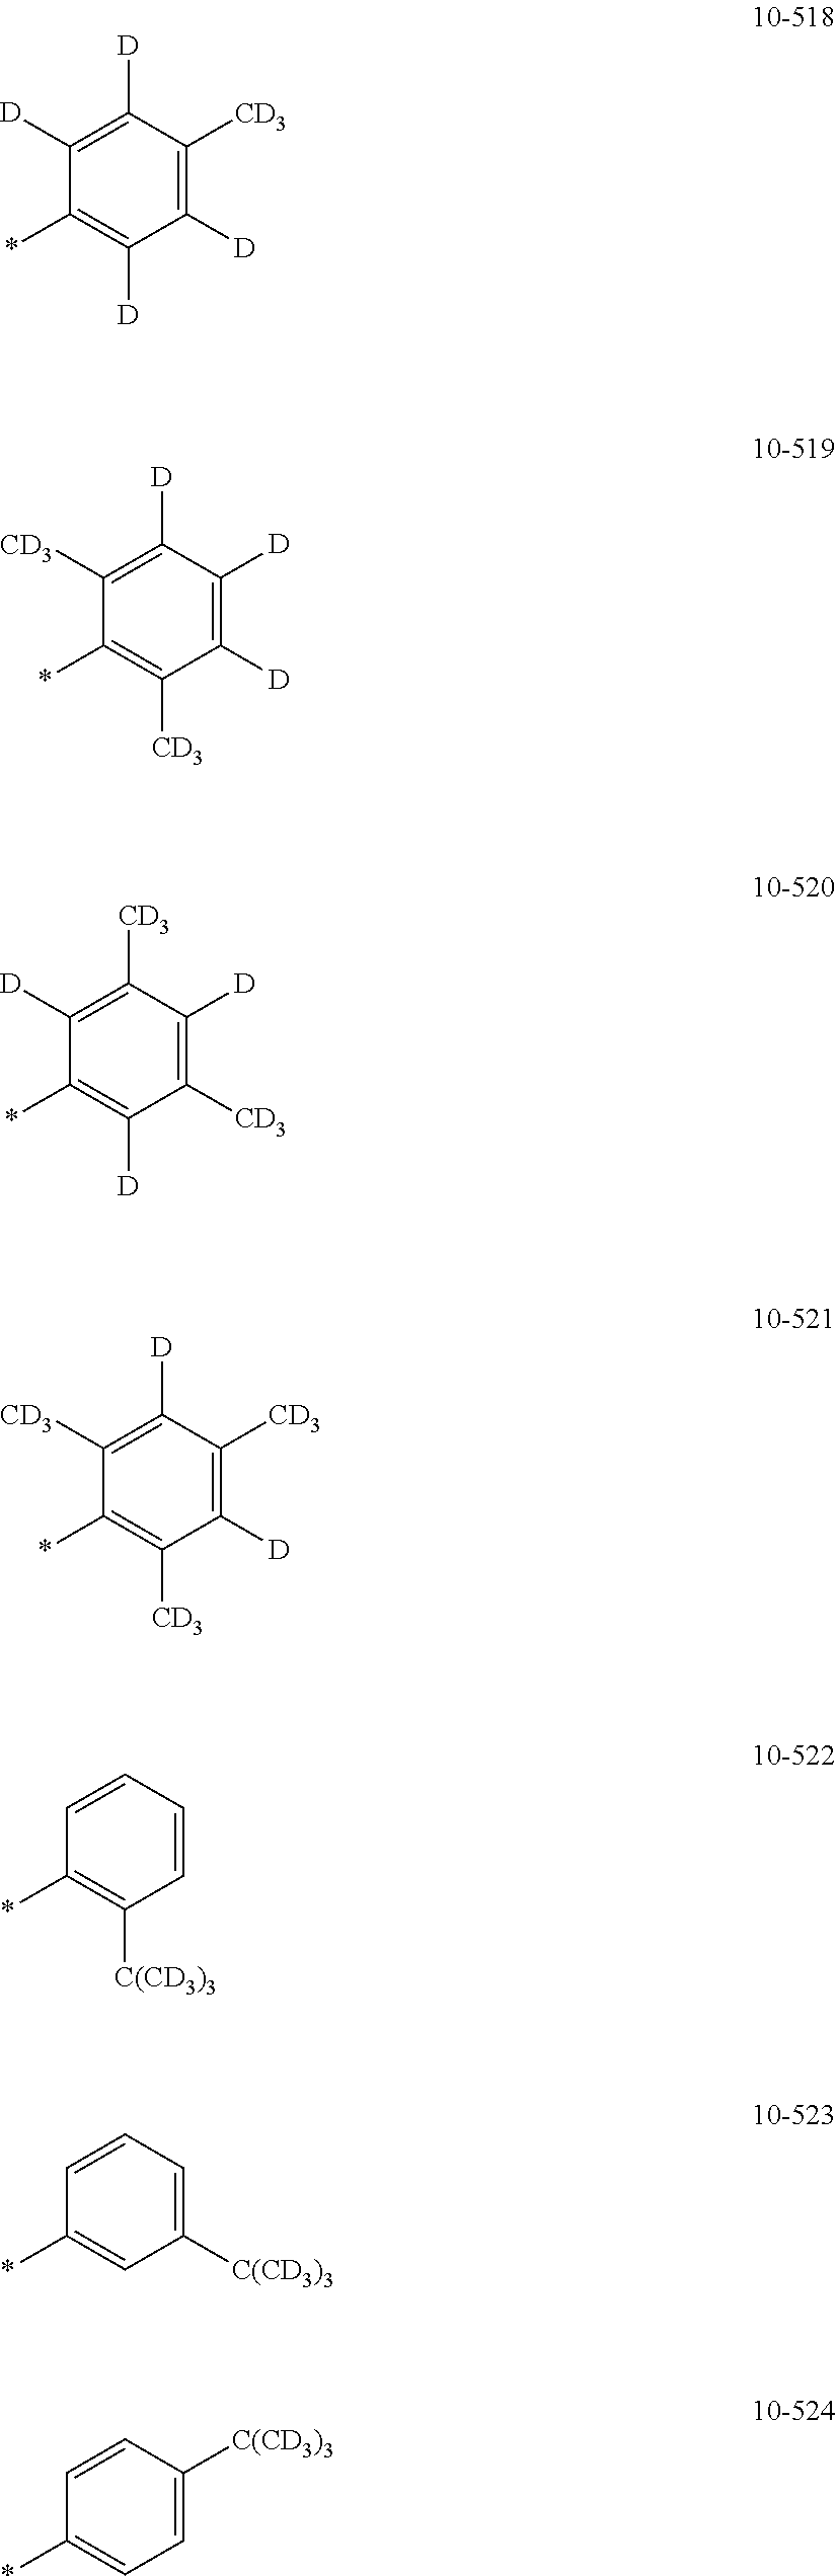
C1([D])=C([CD3])C([D])=C([D])C(*)=C1[D].C1([D])=C([D])C([D])=C([CD3])C(*)=C1[CD3].C1([CD3])=C([D])C([CD3])=C([D])C(*)=C1[D].C1([D])=C([CD3])C([D])=C([CD3])C(*)=C1[CD3].C1=CC=CC(*)=C1[C(CD3)3].C1([C(CD3)3])=CC=CC(*)=C1.C1=C([C(CD3)3])C=CC(*)=C1
